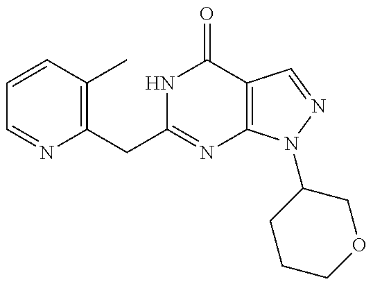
C1(CC2=NC3=C(C(=O)N2)C=NN3C2CCCOC2)=C(C)C=CC=N1
